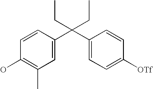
C1=C(C(C2=CC=C([OTf])C=C2)(CC)CC)C=CC(O)=C1C
